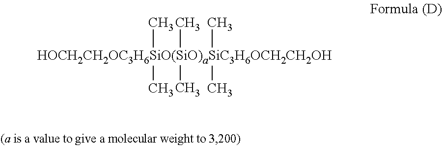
[HOCH2CH2OC3H6SiO(SiO)aSiC3H6OCH2CH2OH](C)(C)(C)(C)(C)C
